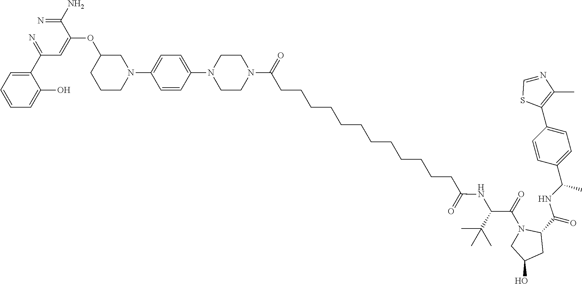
C1=CC=C(O)C(C(C=C(C(=N)N)OC2CCCN(C3=CC=C(N4CCN(C(CCCCCCCCCCCCC(NC(C(C)(C)C)C(N5CC(O)CC5C(NC(C5=CC=C(C6=C(C)N=CS6)C=C5)C)=O)=O)=O)=O)CC4)C=C3)C2)=N)=C1
